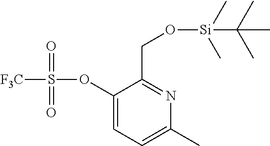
C1(OS(=O)(=O)[F3C])=CC=C(C)N=C1CO[Si](C(C)(C)C)(C)C
